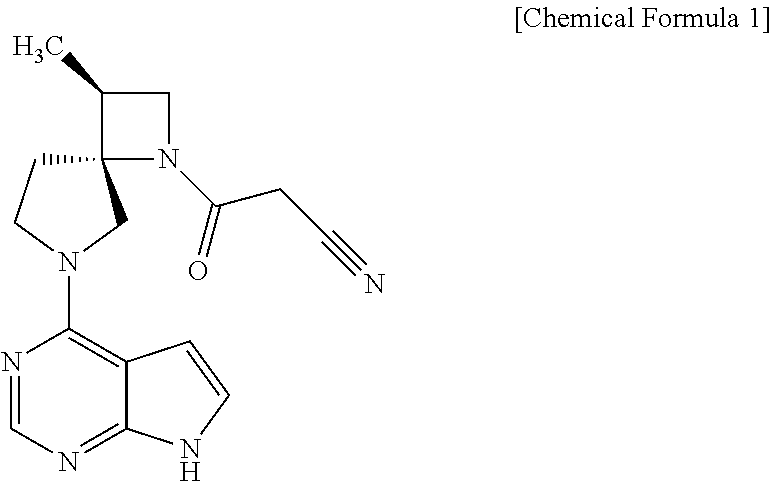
C12(CCN(C3=C4C(=NC=N3)NC=C4)C1)N(C(CC#N)=O)CC2C
